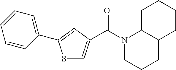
C1(C2=CC(C(N3CCCC4C3CCCC4)=O)=CS2)=CC=CC=C1
